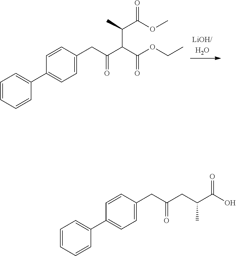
C1=CC=CC(C2=CC=C(CC(=O)C(C(OCC)=O)C(C)C(OC)=O)C=C2)=C1.C1=CC=CC(C2=CC=C(CC(=O)CC(C(O)=O)C)C=C2)=C1
